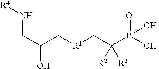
C(C(C[R1]CC(P(O)([OH])=O)([R2])[R3])O)N[R4]
